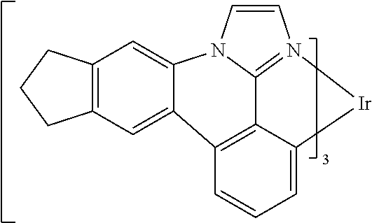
C12=C(C=C3C4=C5C6=N(C=CN6C3=C1)[Ir]C5=CC=C4)CCC2
